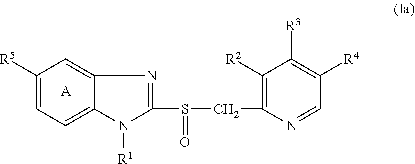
C1([R5])=CC=C2C(=C1)N=C(S(=O)CC1=C([R2])C([R3])=C([R4])C=N1)N2[R1].[A]
